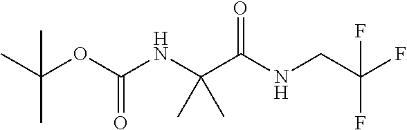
CC(OC(NC(C(NCC(F)(F)F)=O)(C)C)=O)(C)C
